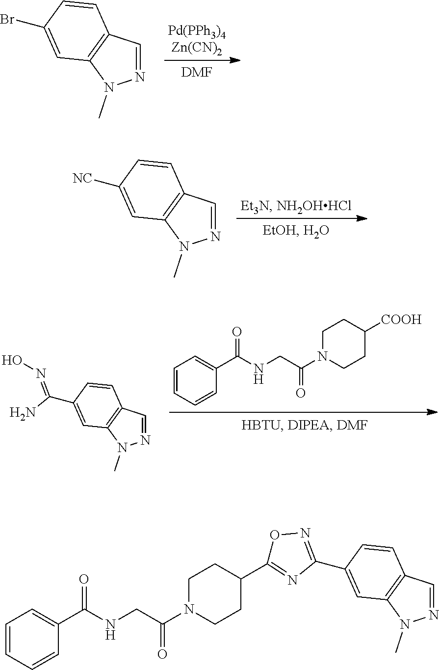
[DMF].BrC1=CC2=C(C=NN2C)C=C1.[NC]C1=CC2=C(C=NN2C)C=C1.C1CN(C(CNC(C2=CC=CC=C2)=O)=O)CCC1[COOH].ON=C(N)C1=CC2=C(C=NN2C)C=C1.O1N=C(C2=CC3=C(C=NN3C)C=C2)N=C1C1CCN(C(CNC(C2=CC=CC=C2)=O)=O)CC1
